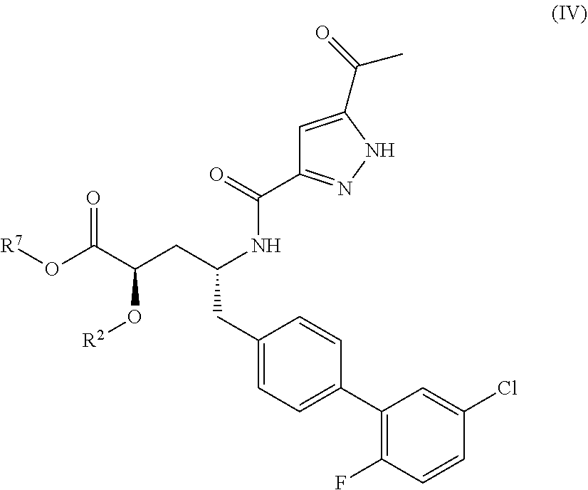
O=C(C(CC(NC(C1=NNC(C(C)=O)=C1)=O)CC1=CC=C(C2=C(F)C=CC(Cl)=C2)C=C1)O[R2])O[R7]
